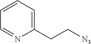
C1(CC[N3])=CC=CC=N1
